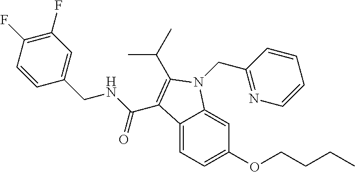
C12=CC=C(OCCCC)C=C1N(CC1=NC=CC=C1)C(C(C)C)=C2C(NCC1=CC(F)=C(F)C=C1)=O
